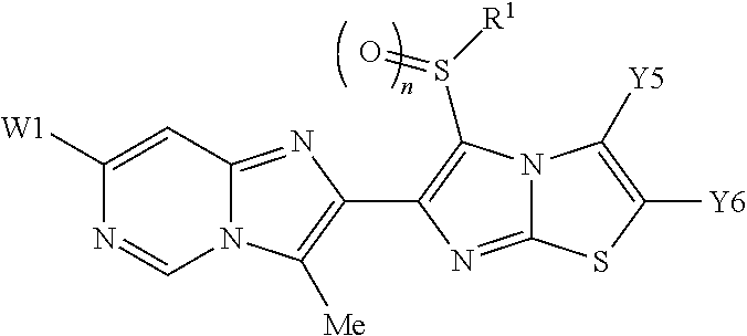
N12C(=NC(C3=C(S([R1])=O)N4C(=N3)SC([Y6])=C4[Y5])=C1[Me])C=C([W1])N=C2
